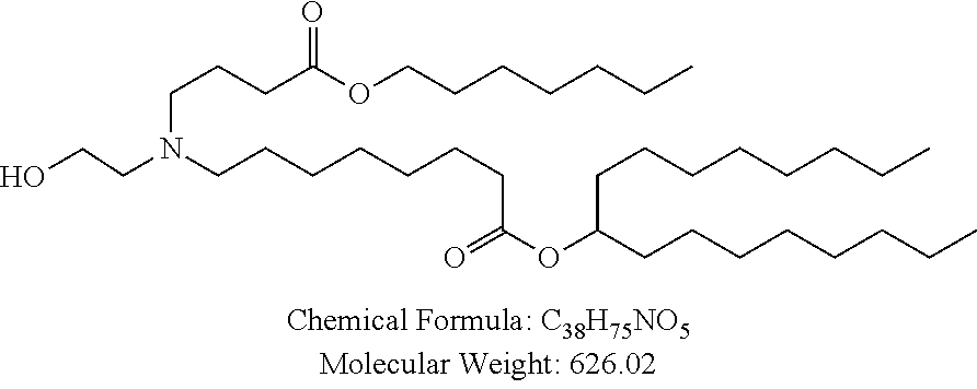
OCCN(CCCCCCCC(OC(CCCCCCCC)CCCCCCCC)=O)CCCC(OCCCCCCC)=O
